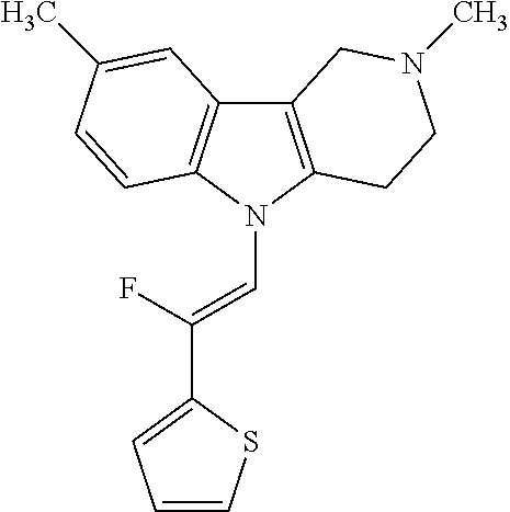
C12=C(N(C=C(F)C3=CC=CS3)C3=C1C=C(C)C=C3)CCN(C)C2
